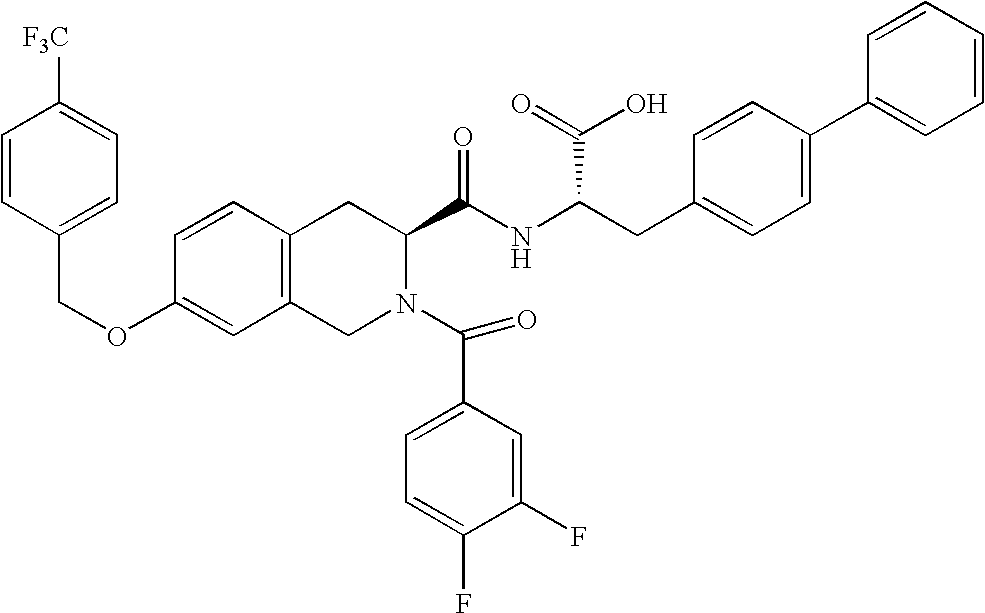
C12=C(CN(C(C3=CC=C(F)C(F)=C3)=O)C(C(NC(C(O)=O)CC3=CC=C(C4=CC=CC=C4)C=C3)=O)C1)C=C(OCC1=CC=C([F3C])C=C1)C=C2
